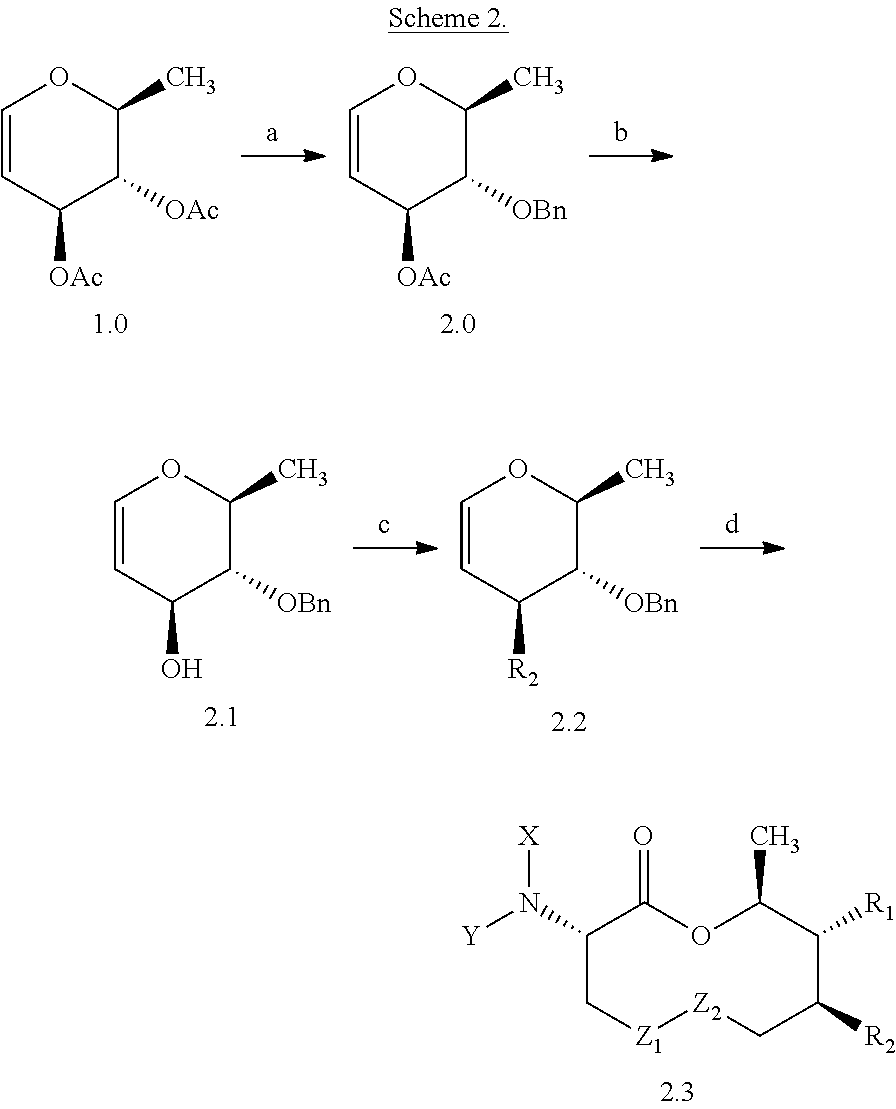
C1(N([Y])[X])C[Z1][Z2]CC([R2])C([R1])C(C)OC1=O.C1=CC([OAc])C([OAc])C(C)O1.C1=CC([OAc])C([OBn])C(C)O1.C1=CC(O)C([OBn])C(C)O1.C1=CC([R2])C([OBn])C(C)O1
